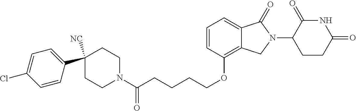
C(OC1=C2C(=CC=C1)C(=O)N(C1C(=O)NC(=O)CC1)C2)CCCC(N1CCC(C2=CC=C(Cl)C=C2)([NC])CC1)=O
